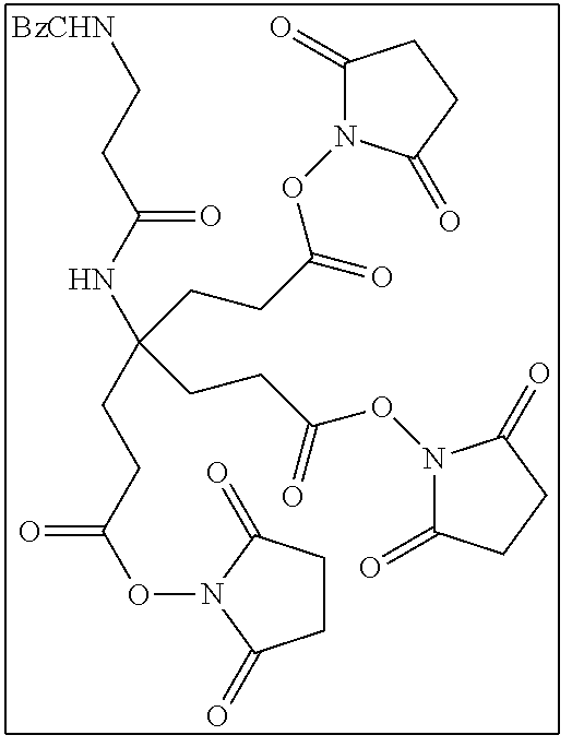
[BzCHN]CCC(NC(CCC(ON1C(=O)CCC1=O)=O)(CCC(=O)ON1C(=O)CCC1=O)CCC(ON1C(=O)CCC1=O)=O)=O
